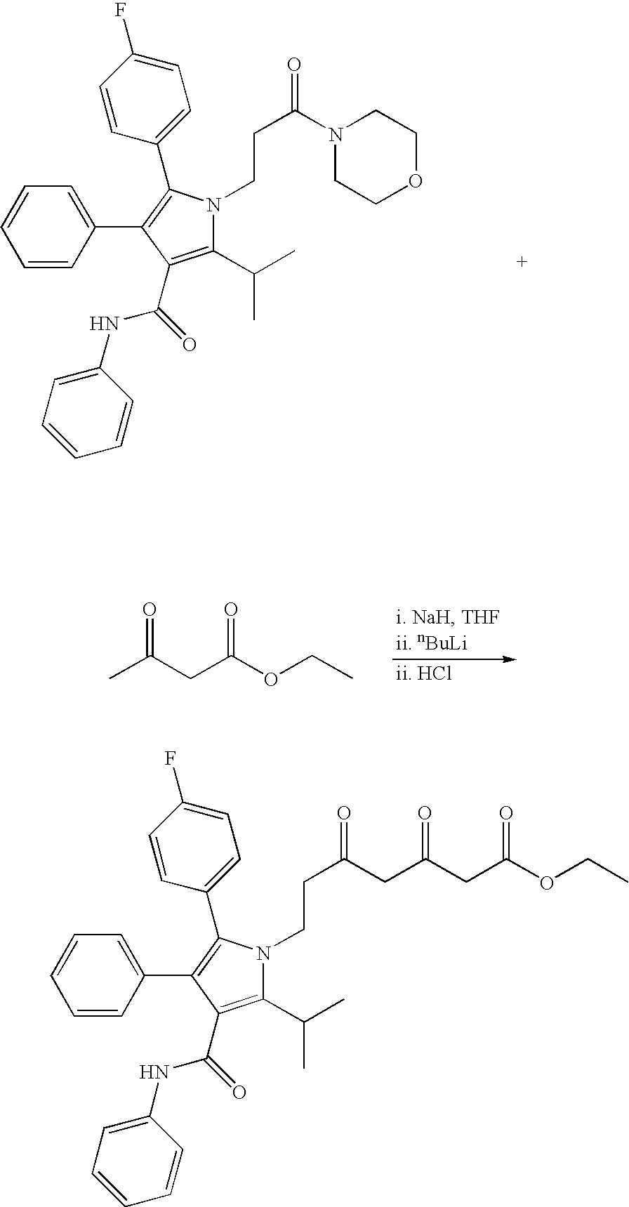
CC(CC(OCC)=O)=O.C1=CC(C2=C(C3=CC=C(F)C=C3)N(CCC(N3CCOCC3)=O)C(C(C)C)=C2C(NC2=CC=CC=C2)=O)=CC=C1.C1=CC(C2=C(C3=CC=C(F)C=C3)N(CCC(CC(CC(OCC)=O)=O)=O)C(C(C)C)=C2C(NC2=CC=CC=C2)=O)=CC=C1
